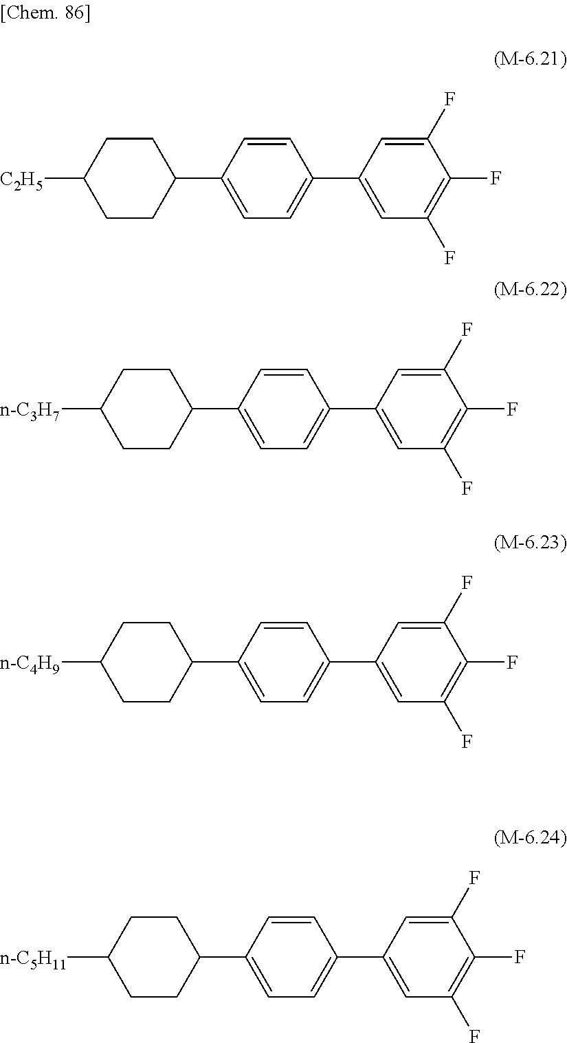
[C2H5]C1CCC(C2=CC=C(C3=CC(F)=C(F)C(F)=C3)C=C2)CC1.[n-C3H7]C1CCC(C2=CC=C(C3=CC(F)=C(F)C(F)=C3)C=C2)CC1.[n-C4H9]C1CCC(C2=CC=C(C3=CC(F)=C(F)C(F)=C3)C=C2)CC1.[n-C5H11]C1CCC(C2=CC=C(C3=CC(F)=C(F)C(F)=C3)C=C2)CC1
